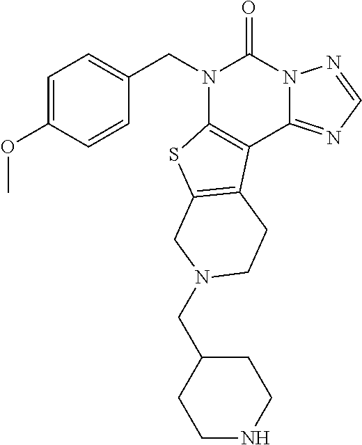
C1=CC(OC)=CC=C1CN1C2=C(C3=NC=NN3C1=O)C1=C(S2)CN(CC2CCNCC2)CC1
